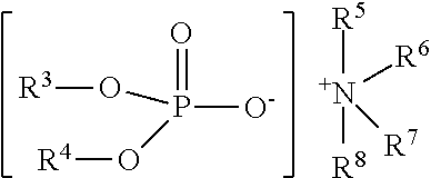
[R3]OP([O-])(=O)O[R4].[R5][N+]([R8])([R7])[R6]
